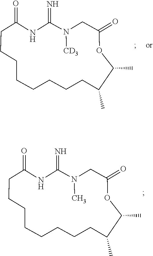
C1CCCCCC(=O)NC(=N)N(C)CC(=O)OC(C)C(C)CC1.C1CCCCCC(=O)NC(=N)N([CD3])CC(=O)OC(C)C(C)CC1
